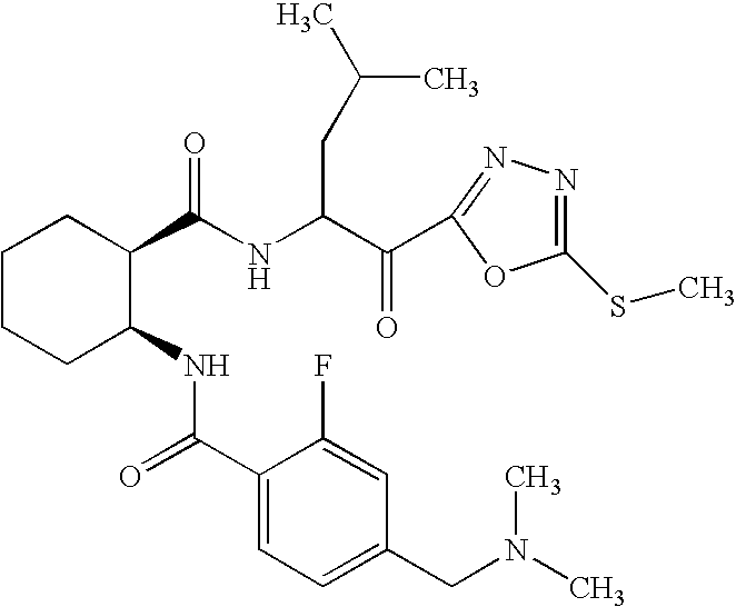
C1CCC(NC(=O)C2=CC=C(CN(C)C)C=C2F)C(C(NC(C(=O)C2=NN=C(SC)O2)CC(C)C)=O)C1
